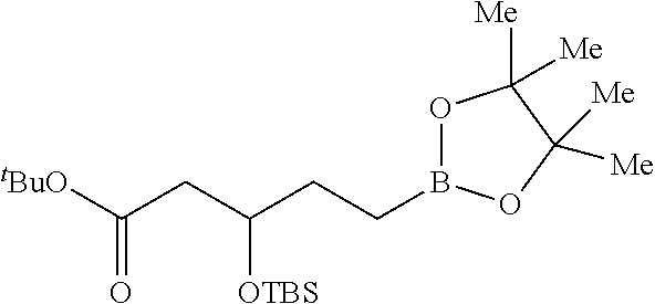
O1B(CCC(CC([tBuO])=O)[OTBS])OC([Me])([Me])C1([Me])[Me]
